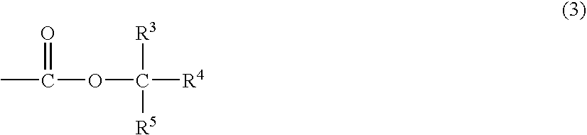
C(OC([R4])([R3])[R5])(C)=O
